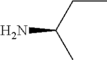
C(N)(CC)C
